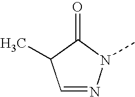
C1=NN(C)C(=O)C1C
